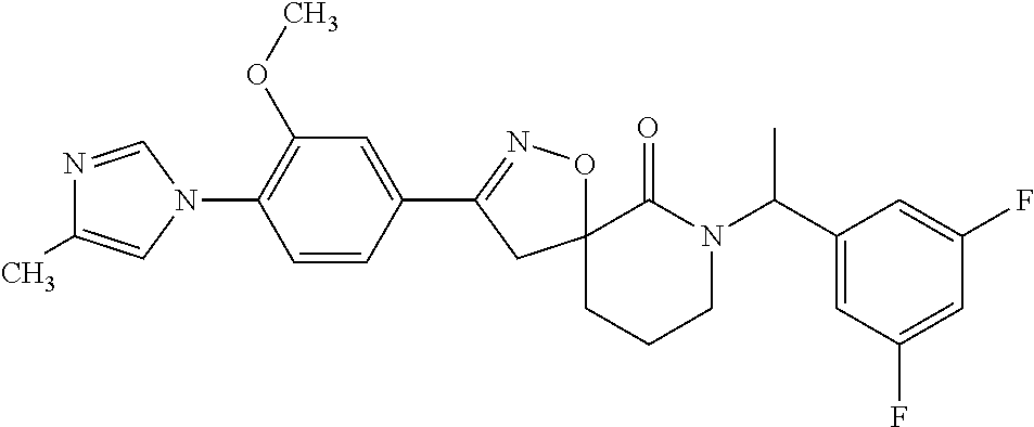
N1=CN(C2=C(OC)C=C(C3=NOC4(C3)CCCN(C(C3=CC(F)=CC(F)=C3)C)C4=O)C=C2)C=C1C
